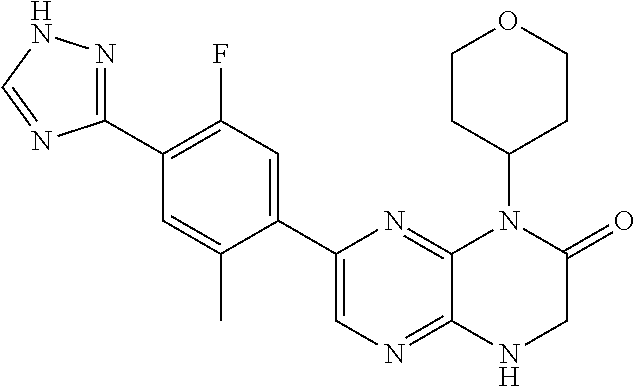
C1(C2=NNC=N2)=C(F)C=C(C2=CN=C3C(=N2)N(C2CCOCC2)C(=O)CN3)C(C)=C1
